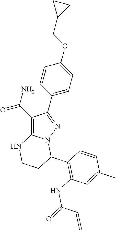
C1(C(N)=O)=C2N(N=C1C1=CC=C(OCC3CC3)C=C1)C(C1=C(NC(=O)C=C)C=C(C)C=C1)CCN2
